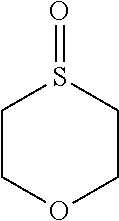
C1COCCS1=O
